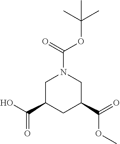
C1C(C(O)=O)CC(C(=O)OC)CN1C(=O)OC(C)(C)C
